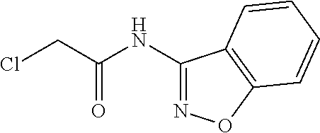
ClCC(NC1=NOC2=C1C=CC=C2)=O
